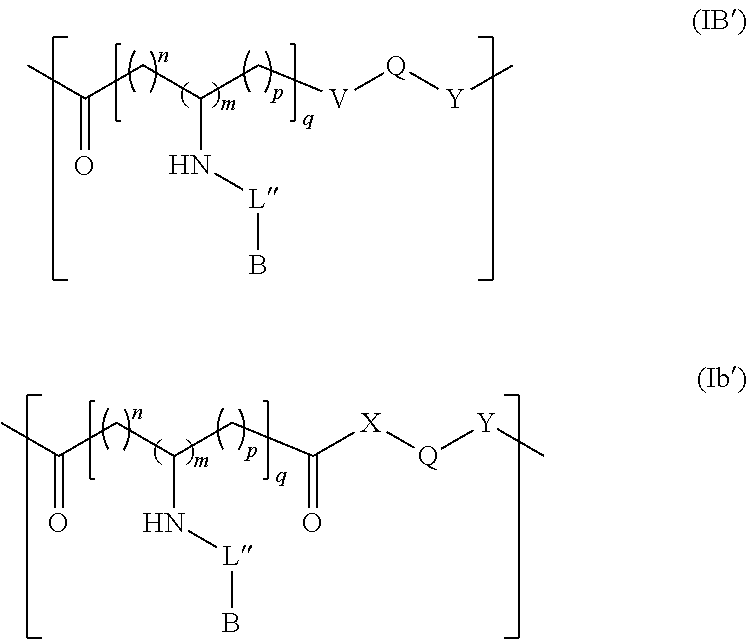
CC(CC(CC([X][Q][Y]C)=O)N[L]B)=O.CC(CC(C[V][Q][Y]C)N[L]B)=O
